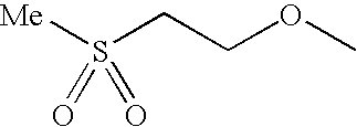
[Me]S(CCOC)(=O)=O
